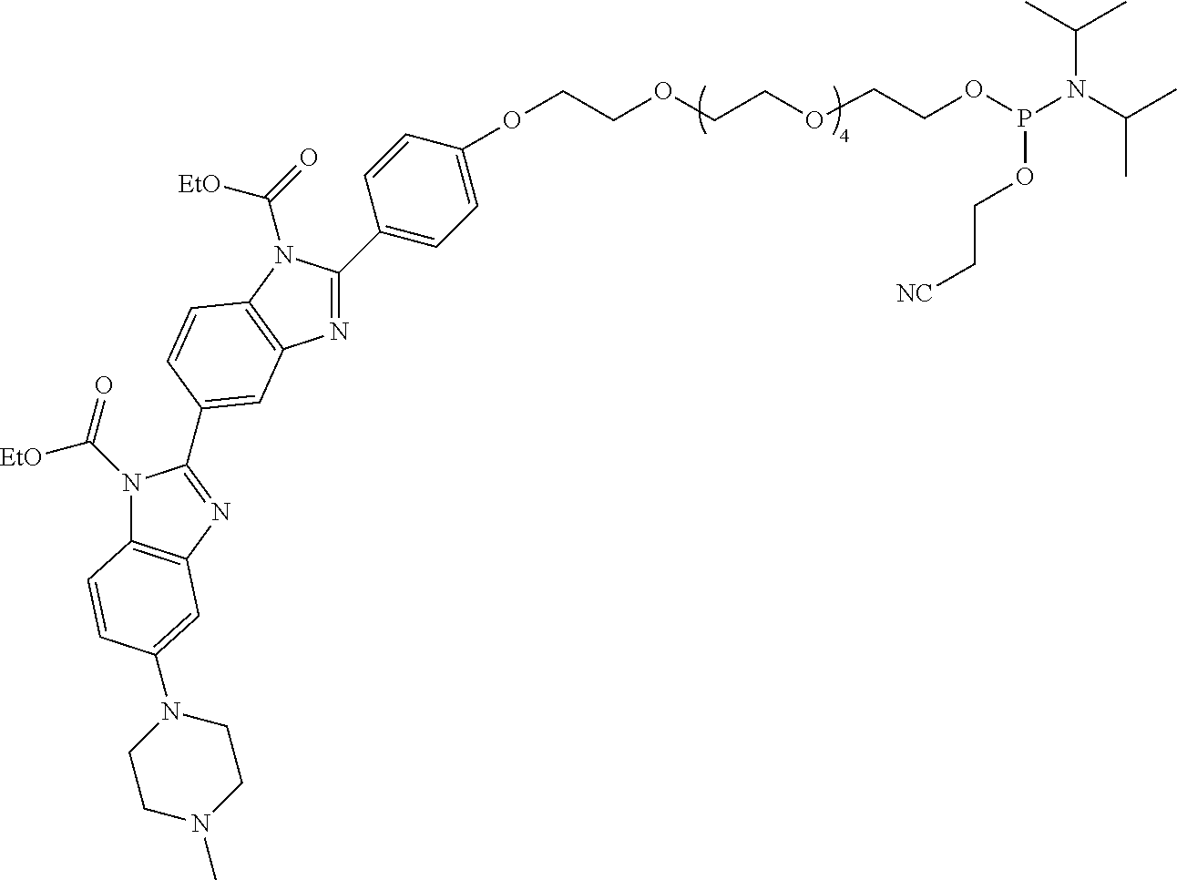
C1(C2=NC3=C(N2C([EtO])=O)C=CC(C2=NC4=C(N2C([EtO])=O)C=CC(N2CCN(C)CC2)=C4)=C3)=CC=C(OCCOCCOCCOP(N(C(C)C)C(C)C)OCC[NC])C=C1
